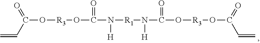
O(C(C=C)=O)[R3]OC(=O)N([R1]N(C(O[R3]OC(=O)C=C)=O)[H])[H]
